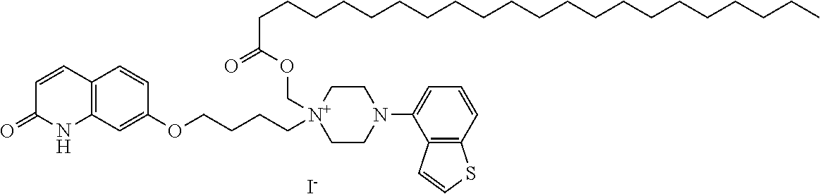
C1=CC2=C(NC1=O)C=C(OCCCC[N+]1(COC(CCCCCCCCCCCCCCCCCCCCC)=O)CCN(C3=CC=CC4=C3C=CS4)CC1)C=C2.[I-]
